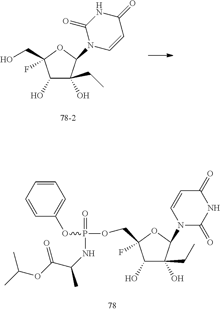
C1=CC=CC(OP(NC(C(OC(C)C)=O)C)(=O)OCC2(F)C(O)C(O)(CC)C(N3C(=O)NC(=O)C=C3)O2)=C1.C1(O)C(O)(CC)C(N2C(=O)NC(=O)C=C2)OC1(CO)F
